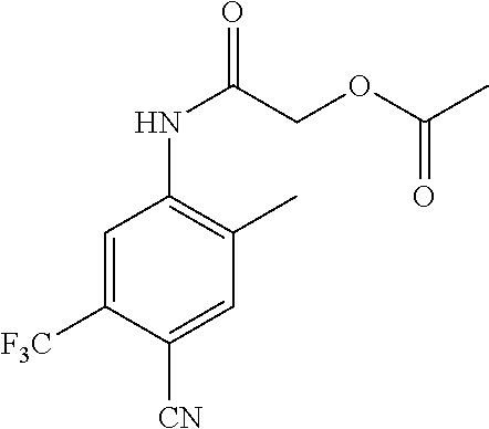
C1=C([F3C])C([CN])=CC(C)=C1NC(=O)COC(C)=O
